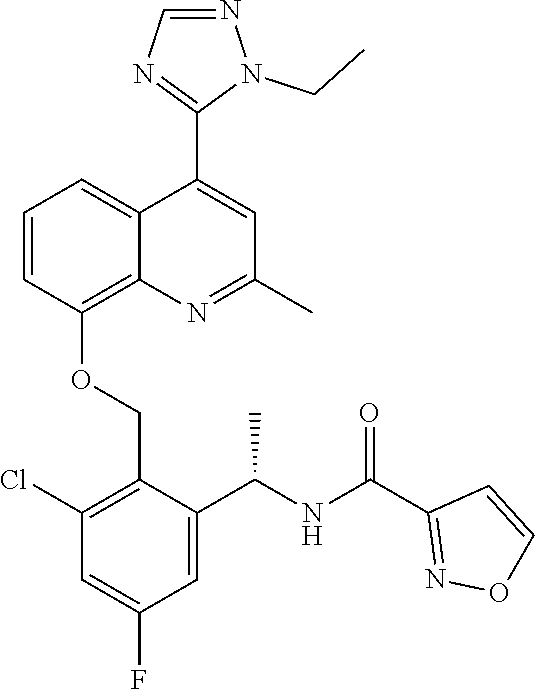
C1=CC(OCC2=C(Cl)C=C(F)C=C2C(NC(C2=NOC=C2)=O)C)=C2C(=C1)C(C1=NC=NN1CC)=CC(C)=N2
